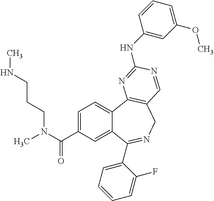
C1=C(C(N(C)CCCNC)=O)C=C2C(=C1)C1=C(CN=C2C2=CC=CC=C2F)C=NC(NC2=CC(OC)=CC=C2)=N1
